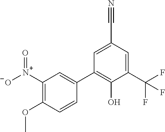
C1(OC)=C([N+]([O-])=O)C=C(C2=C(O)C(C(F)(F)F)=CC(C#N)=C2)C=C1
